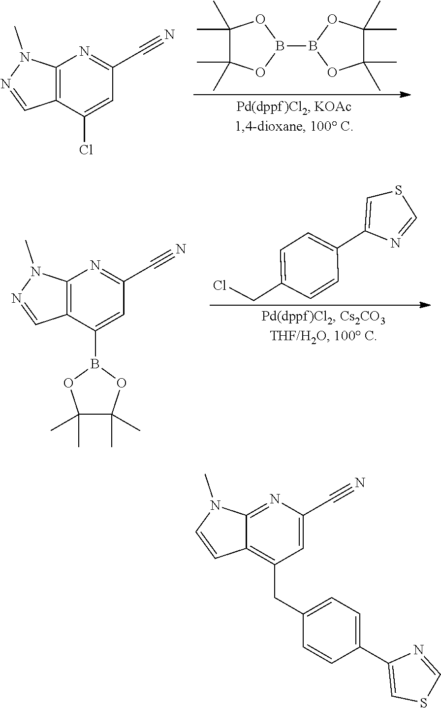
B1(B2OC(C)(C)C(C)(C)O2)OC(C)(C)C(C)(C)O1.C12=C(C(Cl)=CC(C#N)=N1)C=NN2C.C12=C(C(B3OC(C)(C)C(C)(C)O3)=CC(C#N)=N1)C=NN2C.C1=C(CCl)C=CC(C2=CSC=N2)=C1.C12=NC(C#N)=CC(CC3=CC=C(C4=CSC=N4)C=C3)=C1C=CN2C
